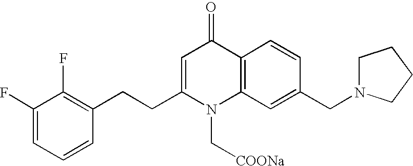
C1(F)=CC=CC(CCC2=CC(=O)C3=C(N2C[COONa])C=C(CN2CCCC2)C=C3)=C1F
